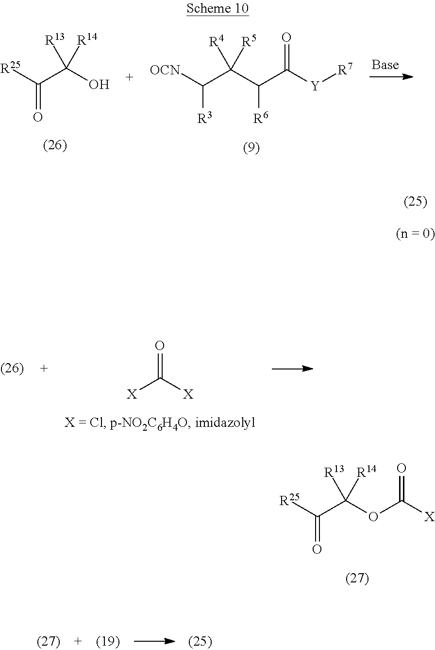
C(C(O)([R13])[R14])([R25])=O.C(C(C(C([Y][R7])=O)[R6])([R4])[R5])([OCN])[R3].[X]C(=O)[X].C(C([R13])(OC(=O)[X])[R14])(=O)[R25]
